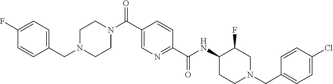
N(C(C1=NC=C(C(N2CCN(CC3=CC=C(F)C=C3)CC2)=O)C=C1)=O)C1CCN(CC2=CC=C(Cl)C=C2)CC1F
